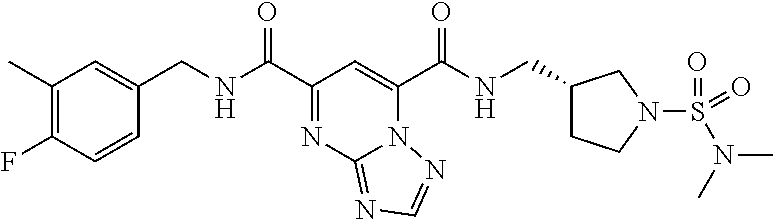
C1(C)=C(F)C=CC(CNC(C2=NC3=NC=NN3C(C(NCC3CCN(S(=O)(N(C)C)=O)C3)=O)=C2)=O)=C1
